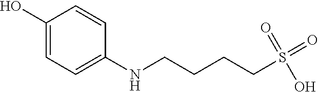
C1(O)=CC=C(NCCCCS(=O)(O)=O)C=C1
